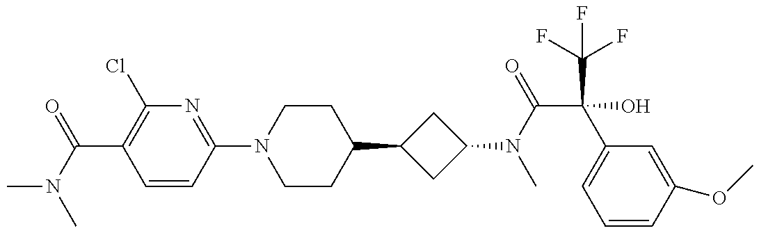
CN(C)C(C1=C(Cl)N=C(N2CCC(C3CC(N(C)C(C(O)(C(F)(F)F)C4=CC=CC(OC)=C4)=O)C3)CC2)C=C1)=O
